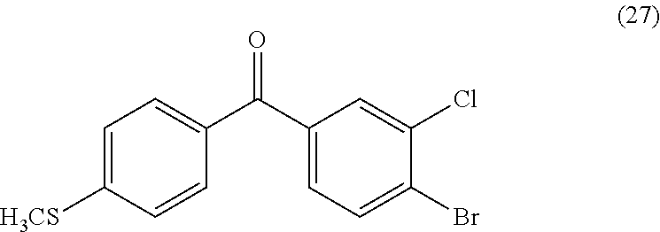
C1=C([H3CS])C=CC(C(C2=CC=C(Br)C(Cl)=C2)=O)=C1
